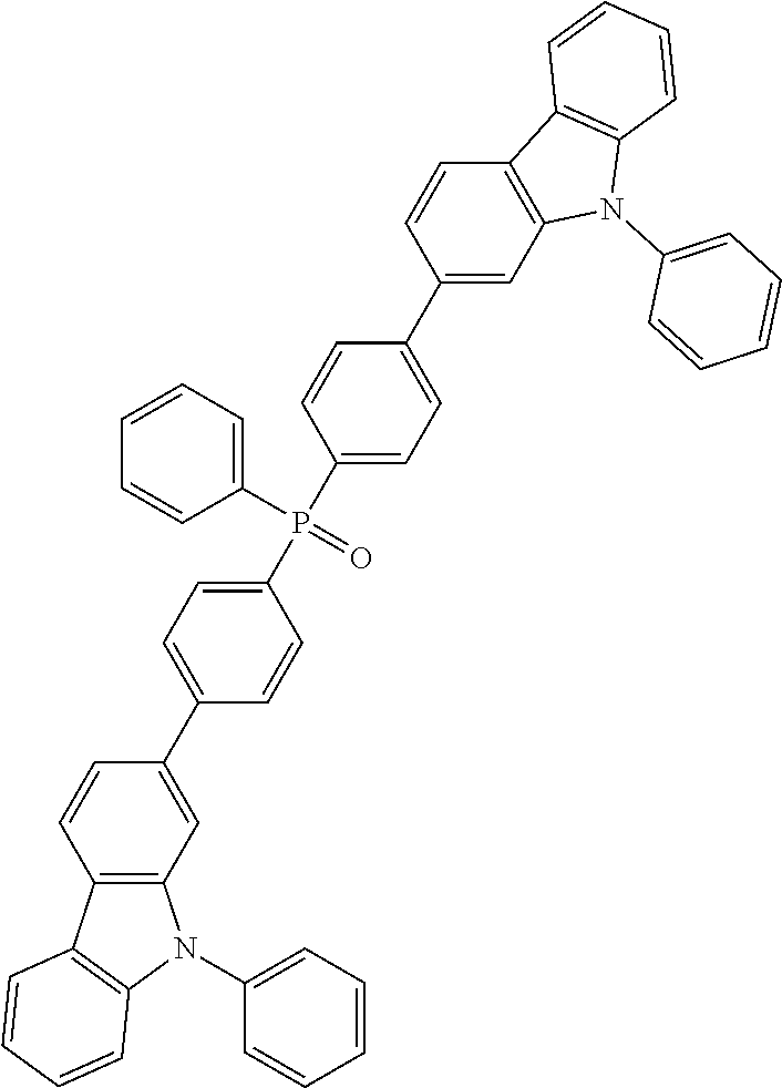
C1=C(C2=CC=C(P(C3=CC=C(C4=CC5=C(C=C4)C4=C(N5C5=CC=CC=C5)C=CC=C4)C=C3)(C3=CC=CC=C3)=O)C=C2)C=CC2=C1N(C1=CC=CC=C1)C1=C2C=CC=C1
